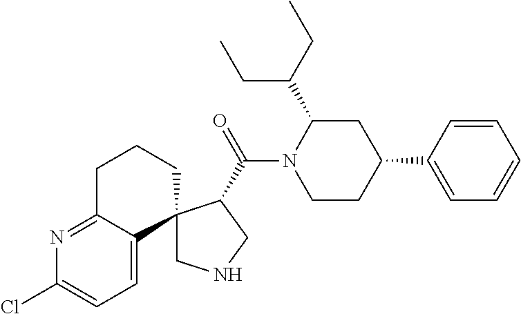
C1NCC(C(N2CCC(C3=CC=CC=C3)CC2C(CC)CC)=O)C12C1=CC=C(Cl)N=C1CCC2
